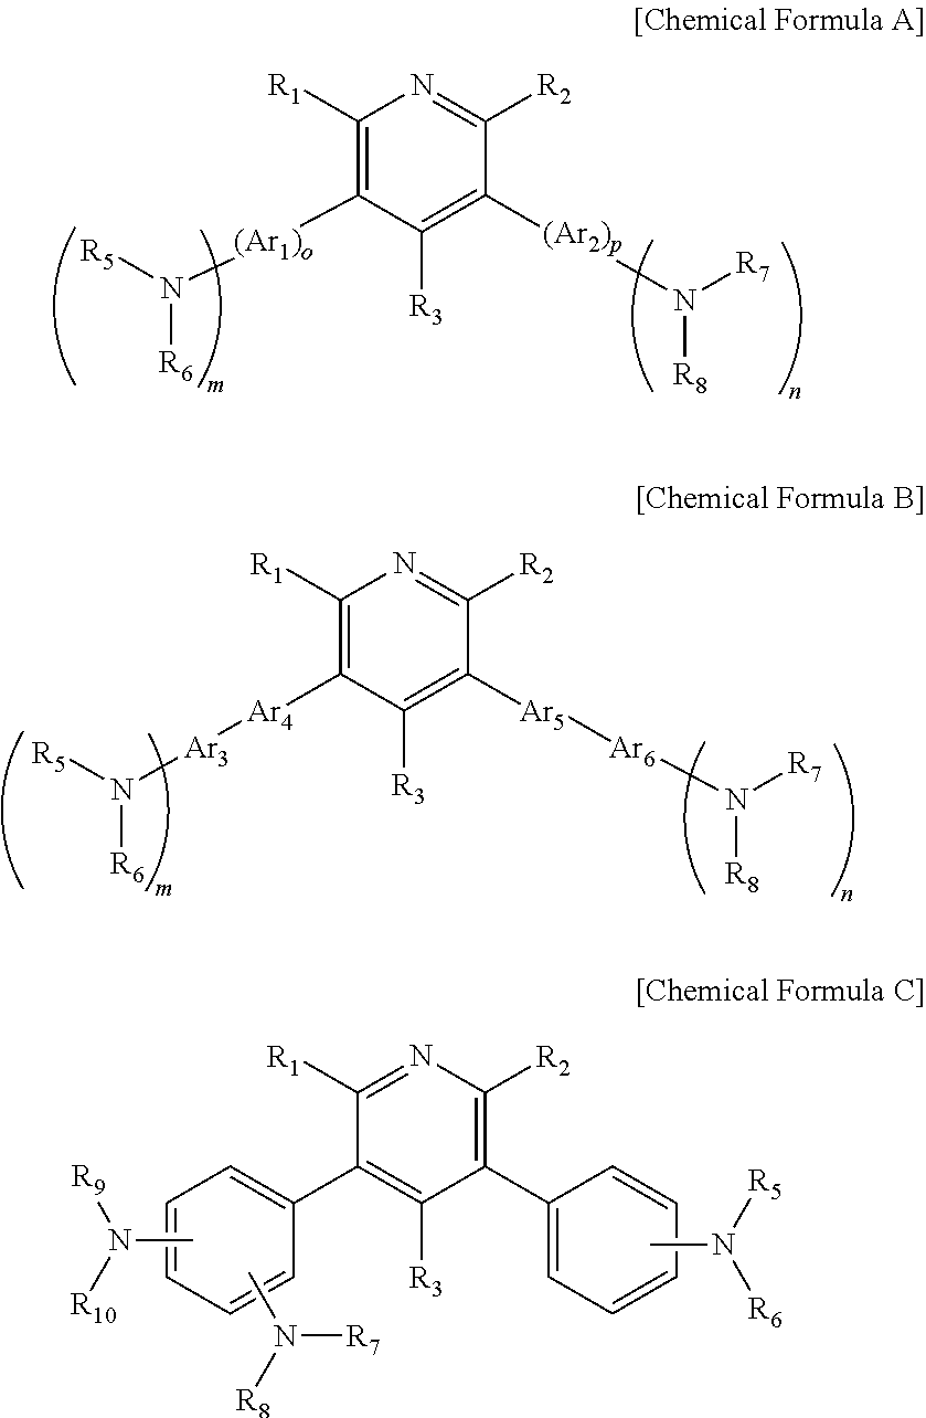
C1([R1])=C([(Ar1)o]N([R5])[R6])C([R3])=C([(Ar2)p]N([R7])[R8])C([R2])=N1.C1([R1])=C([Ar4][Ar3]N([R5])[R6])C([R3])=C([Ar5][Ar6]N([R7])[R8])C([R2])=N1.C1([R1])=NC([R2])=C(C2=CC=CC=C2)C([R3])=C1C1=CC=CC=C1.CN([R10])[R9].CN([R8])[R7].CN([R5])[R6]
